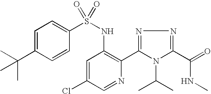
C1=C(C(C)(C)C)C=CC(S(NC2=C(C3=NN=C(C(=O)NC)N3C(C)C)N=CC(Cl)=C2)(=O)=O)=C1
